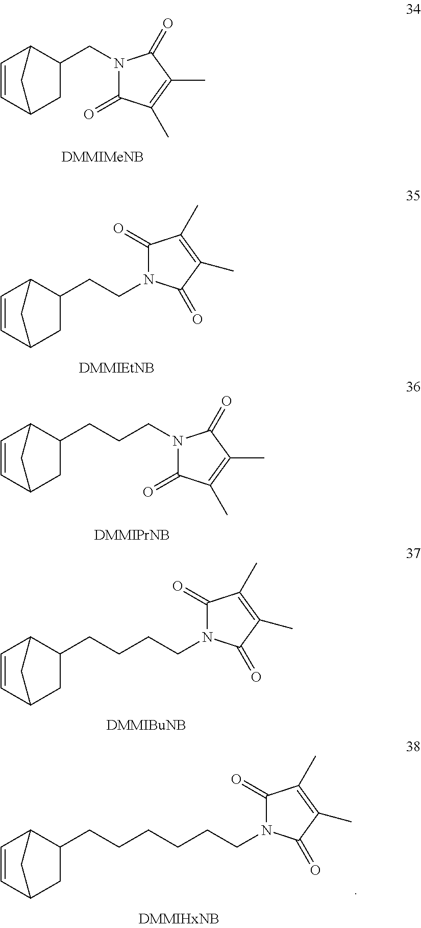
C1(CCCCCCN2C(=O)C(C)=C(C)C2=O)C2C=CC(C1)C2.C1(CCCCN2C(=O)C(C)=C(C)C2=O)C2C=CC(C1)C2.C1(CCCN2C(=O)C(C)=C(C)C2=O)C2C=CC(C1)C2.C1(CCN2C(=O)C(C)=C(C)C2=O)C2C=CC(C1)C2.C1(CN2C(=O)C(C)=C(C)C2=O)C2C=CC(C1)C2
